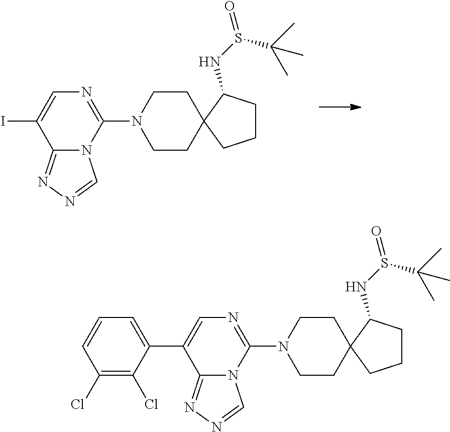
C1CN(C2=NC=C(I)C3=NN=CN23)CCC12CCCC2NS(C(C)(C)C)=O.C1CN(C2=NC=C(C3=CC=CC(Cl)=C3Cl)C3=NN=CN23)CCC12CCCC2NS(C(C)(C)C)=O
